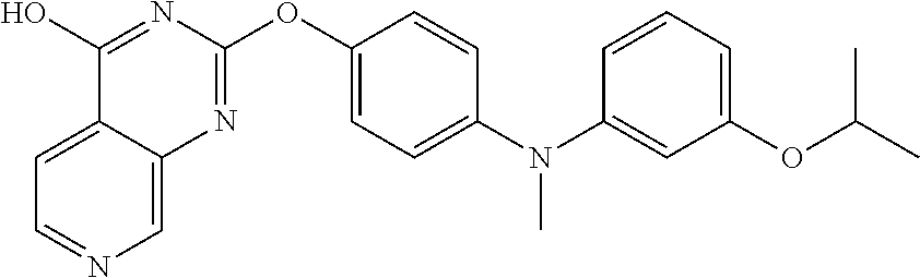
C1(O)=NC(OC2=CC=C(N(C3=CC(OC(C)C)=CC=C3)C)C=C2)=NC2=CN=CC=C12
